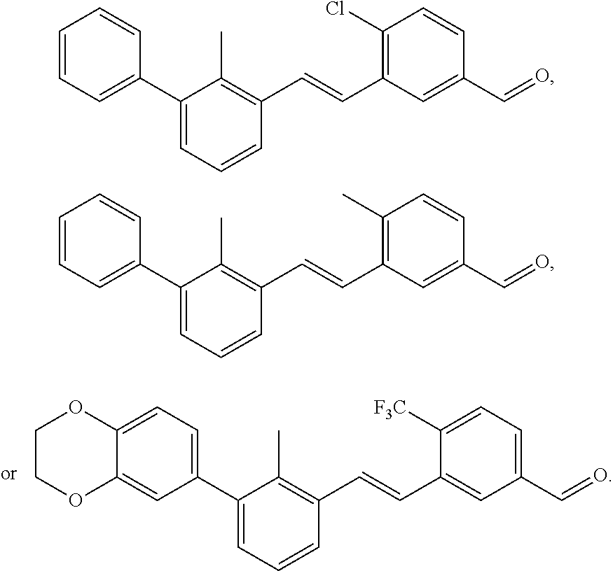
C1=C(C2=CC=CC(C=CC3=C(Cl)C=CC(C=O)=C3)=C2C)C=CC=C1.C1=C(C2=CC=CC(C=CC3=C(C)C=CC(C=O)=C3)=C2C)C=CC=C1.C1=C2C(=CC=C1C1=CC=CC(C=CC3=CC(C=O)=CC=C3[F3C])=C1C)OCCO2
